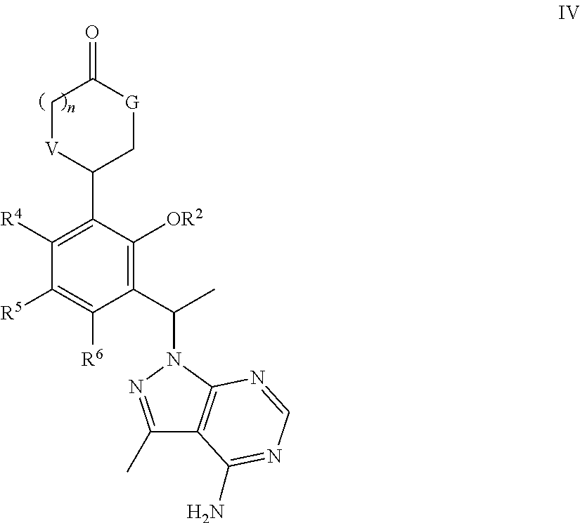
C1(C2=C([R4])C([R5])=C([R6])C(C(N3N=C(C)C4=C3N=CN=C4N)C)=C2[OR2])C[G]C(=O)C[V]1
